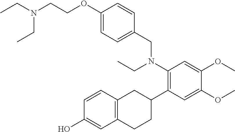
C1(OCCN(CC)CC)=CC=C(CN(C2=C(C3CC4=C(CC3)C=C(O)C=C4)C=C(OC)C(OC)=C2)CC)C=C1
